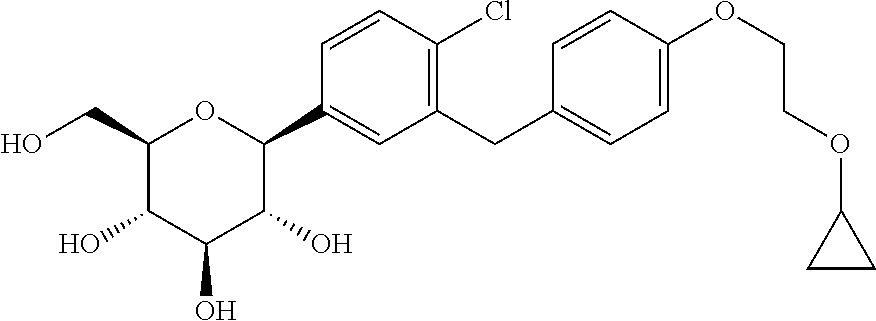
C1(CO)C(O)C(O)C(O)C(C2=CC(CC3=CC=C(OCCOC4CC4)C=C3)=C(Cl)C=C2)O1
